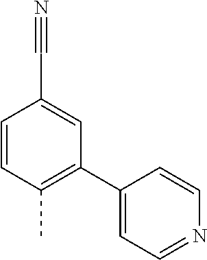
C1=CC(C)=C(C2=CC=NC=C2)C=C1C#N
